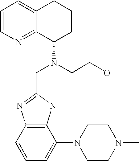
C12=C(C=CC=C1N1CCN(C)CC1)N=C(CN(C1CCCC3=CC=CN=C13)CCO)N2
